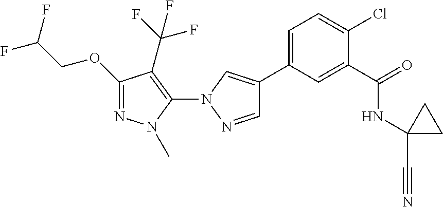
C1=C(C2=CN(C3=C(C(F)(F)F)C(OCC(F)F)=NN3C)N=C2)C=C(C(=O)NC2(C#N)CC2)C(Cl)=C1
